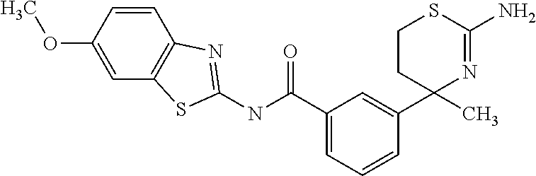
C1(C(NC2=NC3=C(C=C(OC)C=C3)S2)=O)=CC=CC(C2(C)N=C(N)SCC2)=C1
